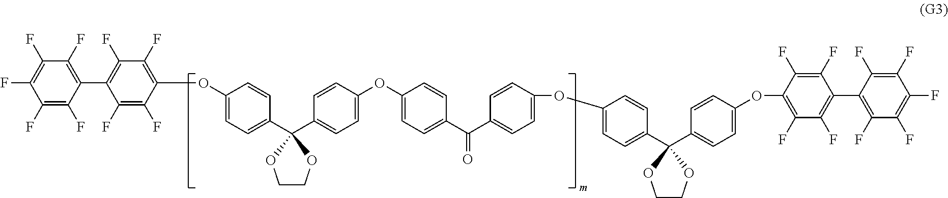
C1(F)=C(C2=C(F)C(F)=C(OC3=CC=C(C4(C5=CC=C(OC6=CC=C(C(C7=CC=C(OC8=CC=C(C9(C%10=CC=C(OC%11=C(F)C(F)=C(C%12=C(F)C(F)=C(F)C(F)=C%12F)C(F)=C%11F)C=C%10)OCCO9)C=C8)C=C7)=O)C=C6)C=C5)OCCO4)C=C3)C(F)=C2F)C(F)=C(F)C(F)=C1F
